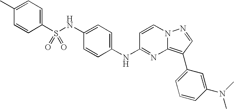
C1(NS(C2=CC=C(C)C=C2)(=O)=O)=CC=C(NC2=NC3=C(C4=CC=CC(N(C)C)=C4)C=NN3C=C2)C=C1
